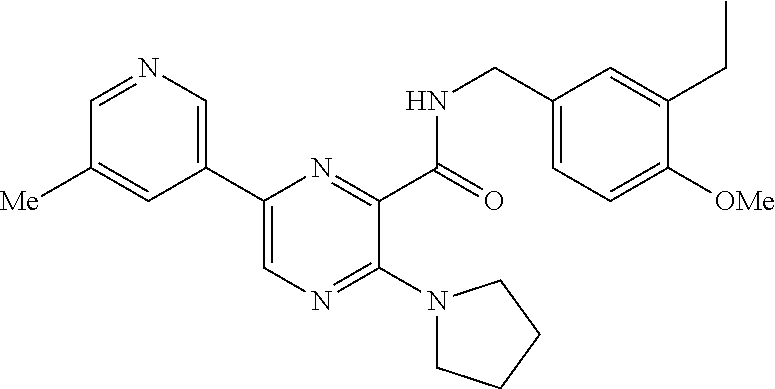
C1(C2=CN=C(N3CCCC3)C(C(NCC3=CC=C([OMe])C(CC)=C3)=O)=N2)=CN=CC([Me])=C1
